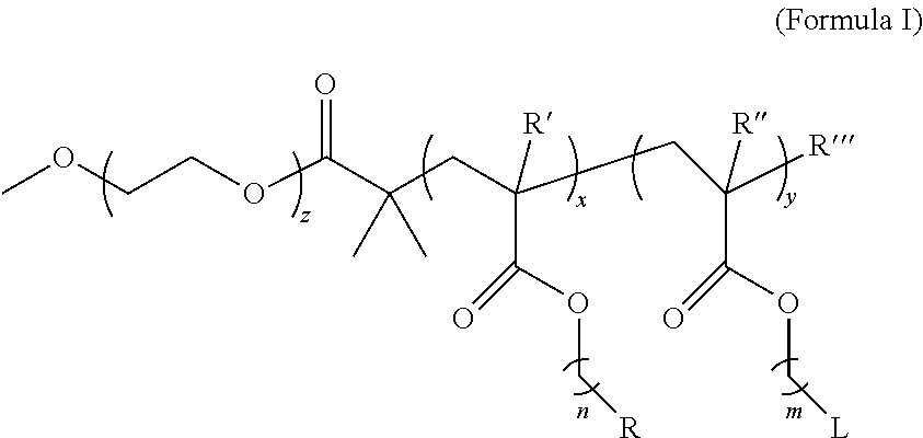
C(C(=O)OC[R])(CC(C(OCCOC)=O)(C)C)([R])CC(C(=O)OC[L])([R])[R]
